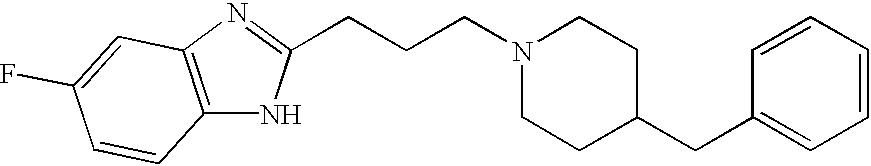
N1=C(CCCN2CCC(CC3=CC=CC=C3)CC2)NC2=C1C=C(F)C=C2
